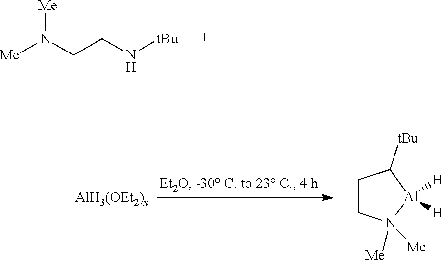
[Me]N(CCN[tBu])[Me].C1CN([Me])([Me])[Al]([H])([H])C1[tBu]
